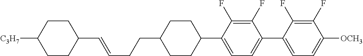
C1(C=CCCC2CCC(C3=CC=C(C4=CC=C([OCH3])C(F)=C4F)C(F)=C3F)CC2)CCC([C3H7])CC1
